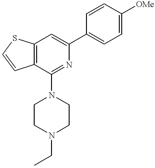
C12=C(C(N3CCN(CC)CC3)=NC(C3=CC=C([OMe])C=C3)=C1)C=CS2
